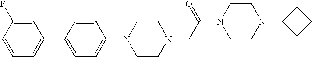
N1(C2=CC=C(C3=CC=CC(F)=C3)C=C2)CCN(CC(N2CCN(C3CCC3)CC2)=O)CC1
